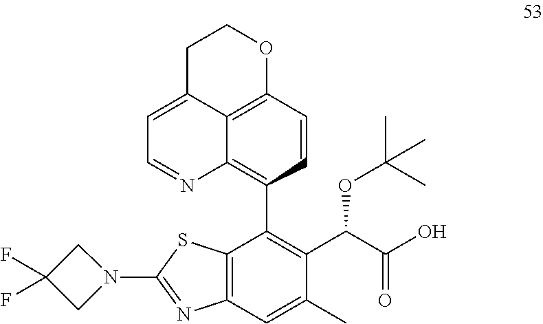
C1(C2=C(C(C(O)=O)OC(C)(C)C)C(C)=CC3=C2SC(N2CC(F)(F)C2)=N3)=C2C3=C(C=C1)OCCC3=CC=N2
